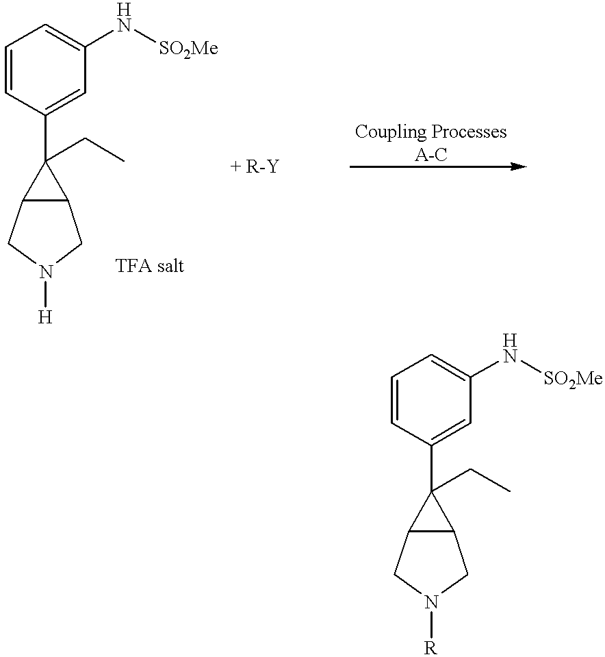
C1=CC(C2(CC)C3C2CN([H])C3)=CC(N[SO2Me])=C1.C1=CC(C2(CC)C3C2CN([R])C3)=CC(N[SO2Me])=C1
